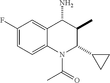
C1(F)=CC=C2C(=C1)C(N)C(C)C(C1CC1)N2C(=O)C
